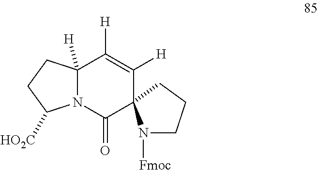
C12([H])N(C(=O)C3(C([H])=C1[H])N([Fmoc])CCC3)C([HO2C])CC2
